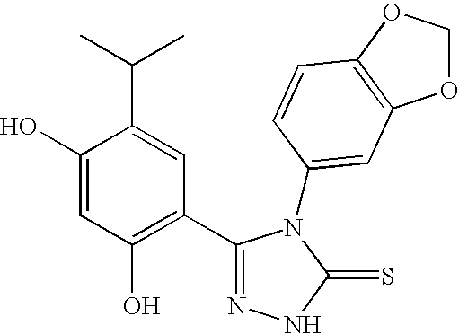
C1(C2=C(O)C=C(O)C(C(C)C)=C2)=NNC(=S)N1C1=CC2=C(OCO2)C=C1
